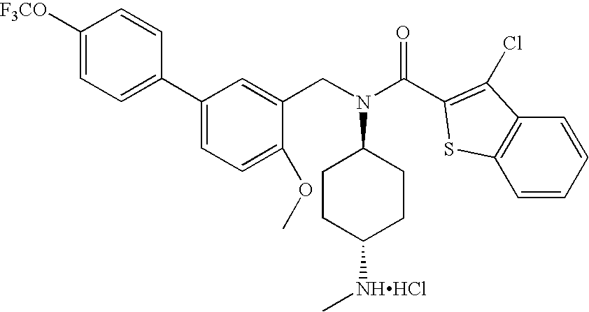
C1([F3CO])=CC=C(C2=CC=C(OC)C(CN(C3CCC([NHHCl]C)CC3)C(C3=C(Cl)C4=C(S3)C=CC=C4)=O)=C2)C=C1
